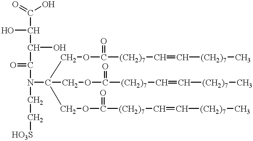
N(C(C(C(C(O)=O)O)O)=O)(CC[HO3S])C(COC([(CH2)7]C=C[(CH2)7]C)=O)(COC([(CH2)7]C=C[(CH2)7]C)=O)COC([(CH2)7]C=C[(CH2)7]C)=O
